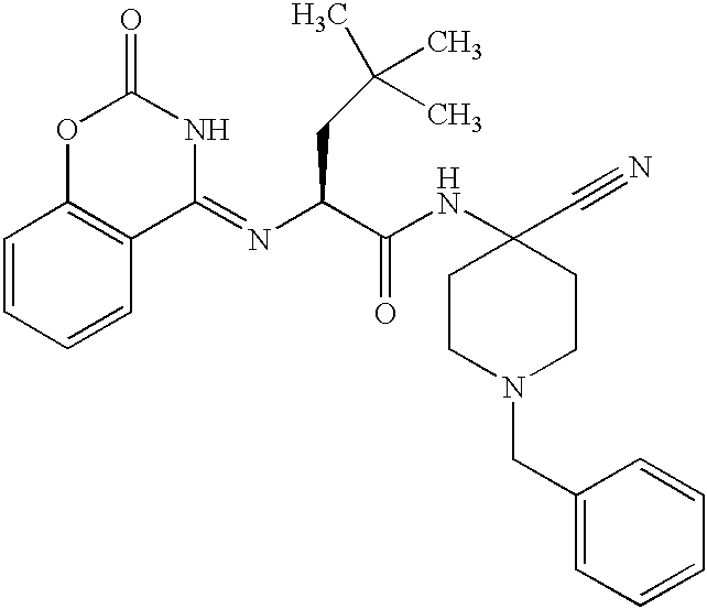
C1=CC=CC2=C1OC(=O)NC2=NC(C(NC1(C#N)CCN(CC2=CC=CC=C2)CC1)=O)CC(C)(C)C
